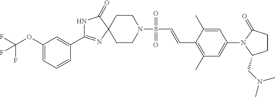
N1C(C2=CC(OC(F)(F)F)=CC=C2)=NC2(C1=O)CCN(S(=O)(=O)C=CC1=C(C)C=C(N3C(=O)CCC3CN(C)C)C=C1C)CC2
